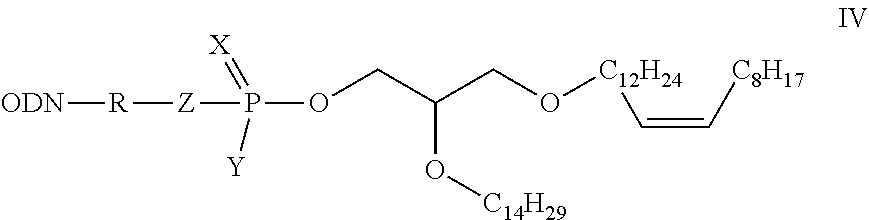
[ODN][R][Z]P([Y])(=[X])OCC(CO[C12H24]C=C[C8H17])O[C14H29]
